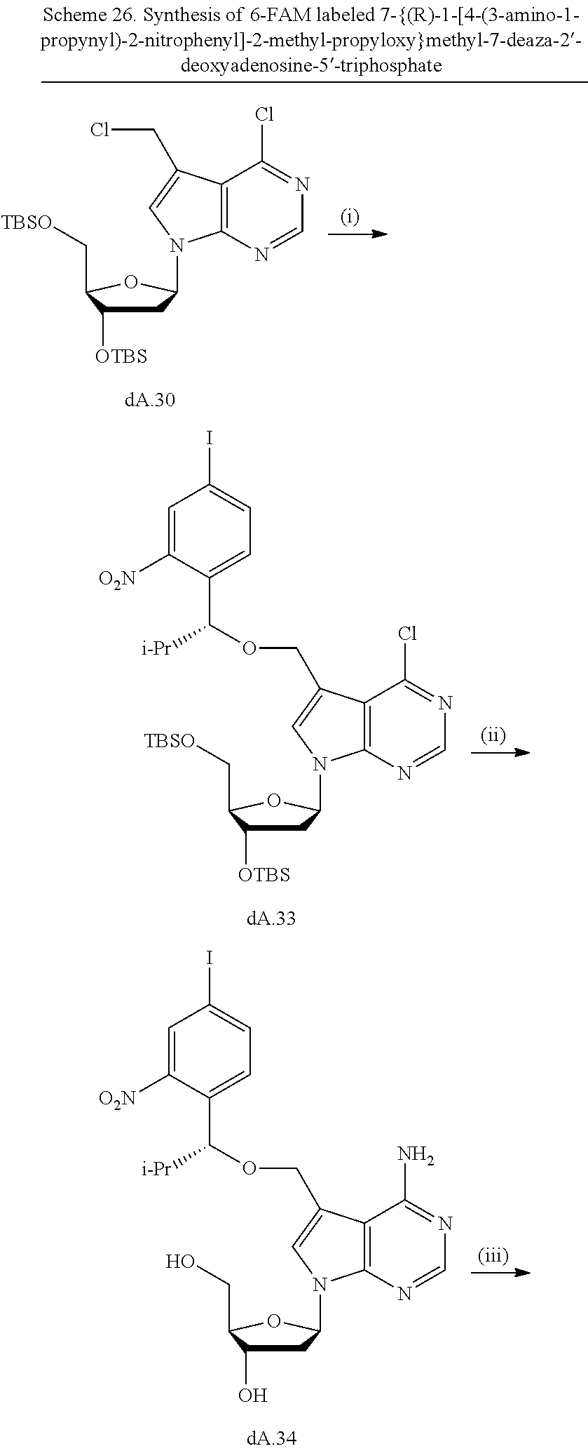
C1C([OTBS])C(C[TBSO])OC1N1C2=C(C(CCl)=C1)C(Cl)=NC=N2.C1C([OTBS])C(C[TBSO])OC1N1C2=C(C(COC(C3=CC=C(I)C=C3[O2N])[i-Pr])=C1)C(Cl)=NC=N2.C1C(O)C(CO)OC1N1C2=C(C(COC(C3=CC=C(I)C=C3[O2N])[i-Pr])=C1)C(N)=NC=N2
